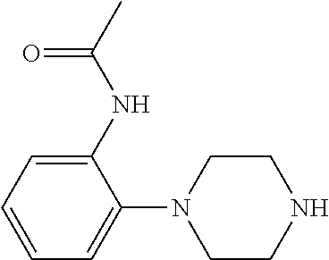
C1=CC=C(N2CCNCC2)C(NC(C)=O)=C1
